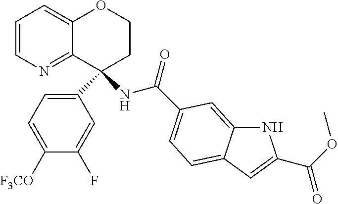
C1=CN=C2C(=C1)OCCC2(NC(=O)C1=CC=C2C(=C1)NC(C(=O)OC)=C2)C1=CC=C([F3CO])C(F)=C1
